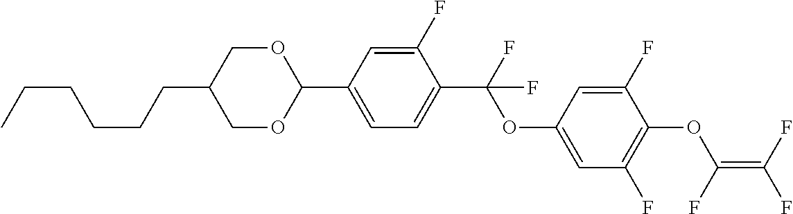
C1(C2=CC=C(C(F)(OC3=CC(F)=C(OC(=C(F)F)F)C(F)=C3)F)C(F)=C2)OCC(CCCCCC)CO1
